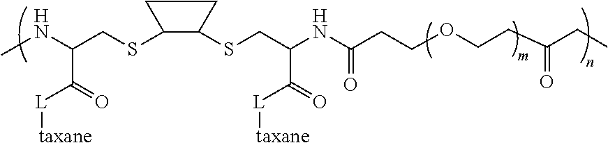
C1CC(SCC(NC)C(=O)[L][taxane])C1SCC(NC(CCOCCC(CC)=O)=O)C([L][taxane])=O
